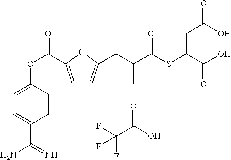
FC(C(O)=O)(F)F.C1=C(C(OC2=CC=C(C(=N)N)C=C2)=O)OC(CC(C(SC(C(O)=O)CC(O)=O)=O)C)=C1
